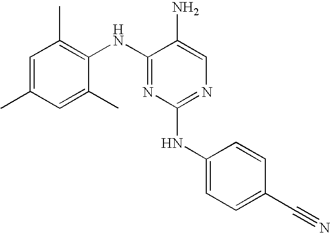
C1=C(C)C=C(C)C(NC2=NC(NC3=CC=C(C#N)C=C3)=NC=C2N)=C1C
